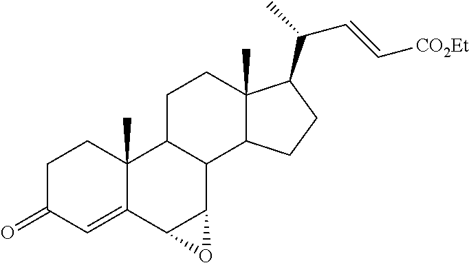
C1C(=O)C=C2C(C)(C1)C1C(C3C2O3)C2C(C)(CC1)C(C(C)C=C[CO2Et])CC2
